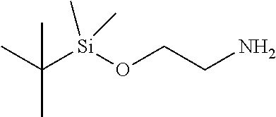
CC([Si](OCCN)(C)C)(C)C
